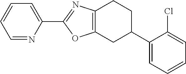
C1=NC(C2=NC3=C(O2)CC(C2=CC=CC=C2Cl)CC3)=CC=C1
